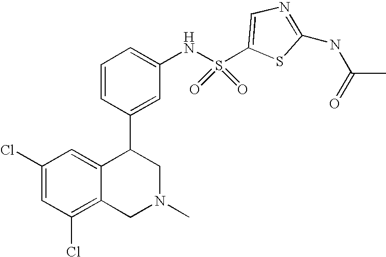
C1(Cl)=C2C(=CC(Cl)=C1)C(C1=CC(NS(=O)(=O)C3=CN=C(NC(C)=O)S3)=CC=C1)CN(C)C2
